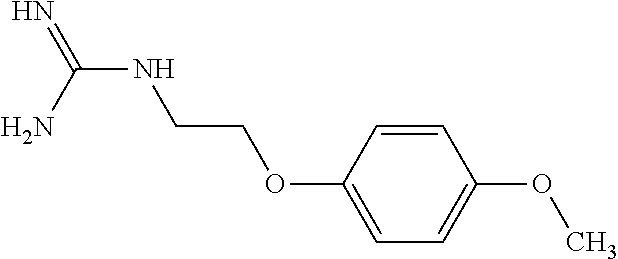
N(C(N)=N)CCOC1=CC=C(OC)C=C1
